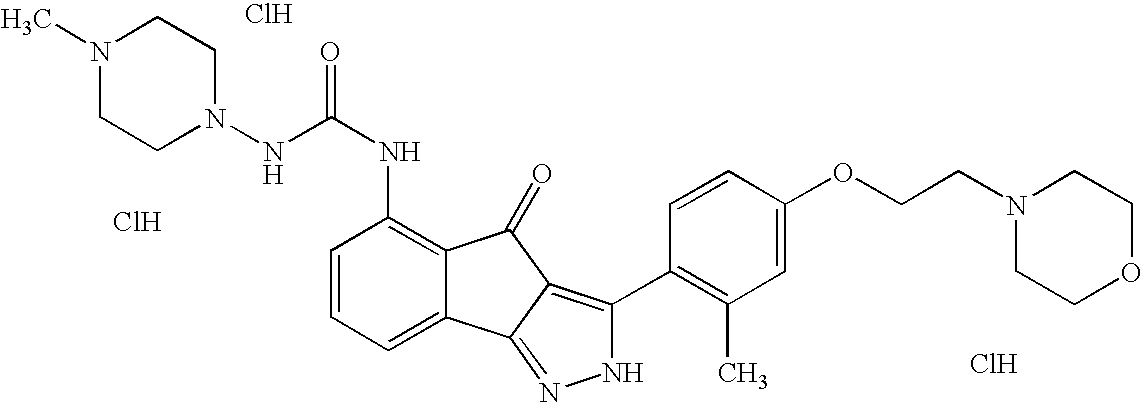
Cl.Cl.C1=CC=C2C(=C1NC(=O)NN1CCN(C)CC1)C(=O)C1=C(C3=C(C)C=C(OCCN4CCOCC4)C=C3)NN=C21.Cl
